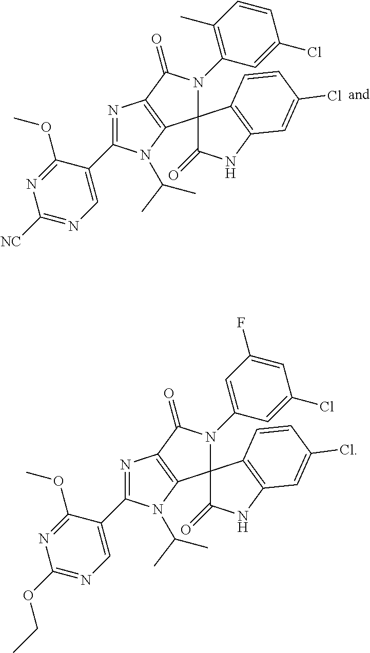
N1=C(C2=CN=C([NC])N=C2OC)N(C(C)C)C2=C1C(=O)N(C1=C(C)C=CC(Cl)=C1)C21C(=O)NC2=C1C=CC(Cl)=C2.N1=C(C2=CN=C(OCC)N=C2OC)N(C(C)C)C2=C1C(=O)N(C1=CC(F)=CC(Cl)=C1)C21C(=O)NC2=C1C=CC(Cl)=C2
